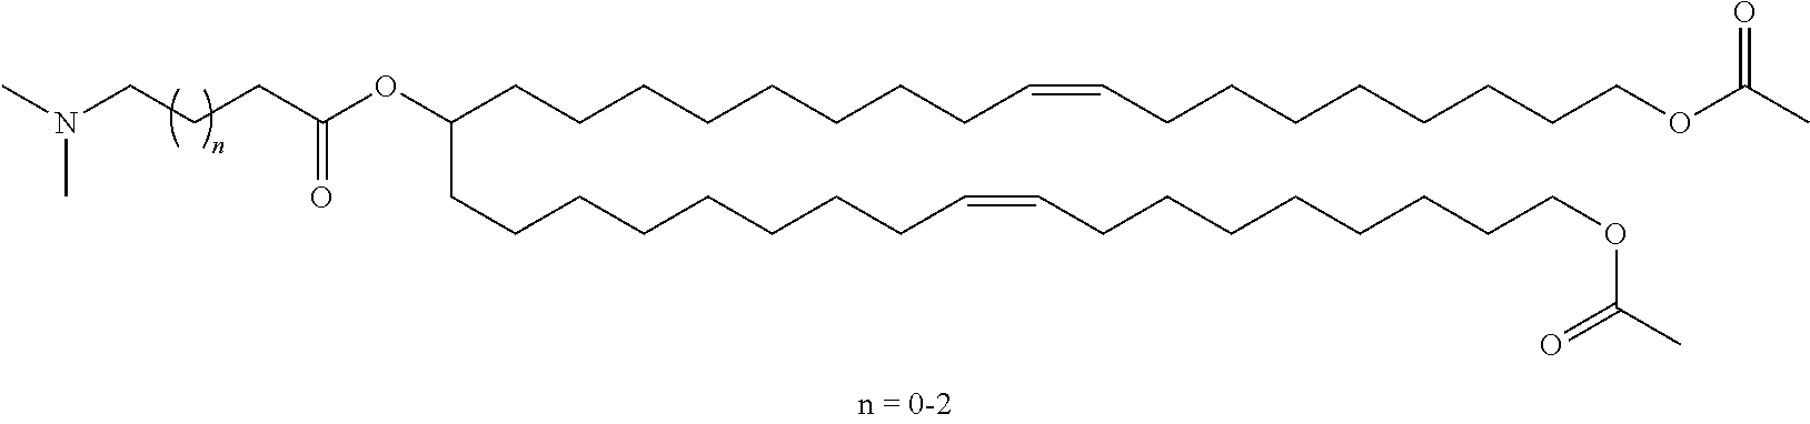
CN(CCCC(OC(CCCCCCCCC=CCCCCCCCCOC(C)=O)CCCCCCCCC=CCCCCCCCCOC(C)=O)=O)C
